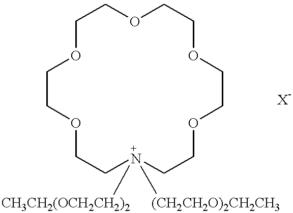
C1OCCOCC[N+]([(CH2CH2O)2CH2CH3])([CH3CH2(OCH2CH2)2])CCOCCOCCOC1
